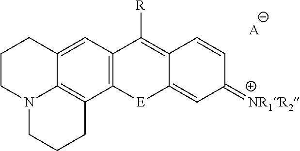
N12C3=C(C4=C(C=C3CCC1)C([R])=C1C(=CC(=[NR1R2])C=C1)[E]4)CCC2.[A]
